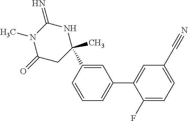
C1(=N)N(C)C(=O)CC(C)(C2=CC(C3=CC(C#N)=CC=C3F)=CC=C2)N1
